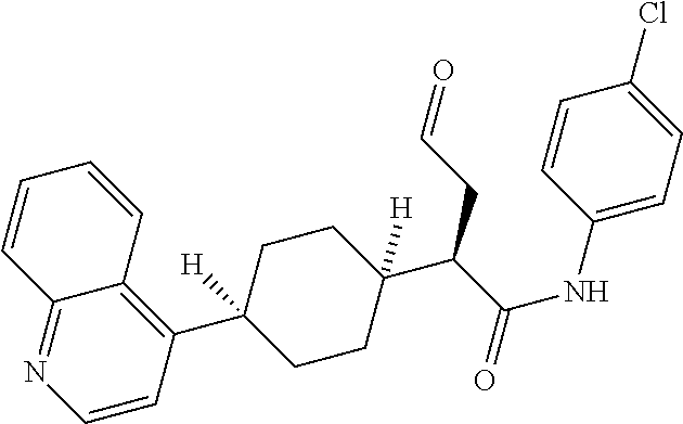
C12=NC=CC(C3([H])CCC(C(C(NC4=CC=C(Cl)C=C4)=O)CC=O)([H])CC3)=C1C=CC=C2
